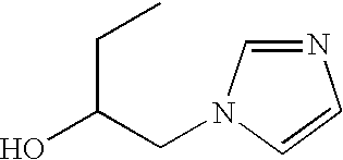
N1=CN(CC(O)CC)C=C1
